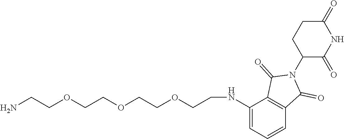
N(C1=CC=CC2=C1C(=O)N(C1C(=O)NC(=O)CC1)C2=O)CCOCCOCCOCCN
